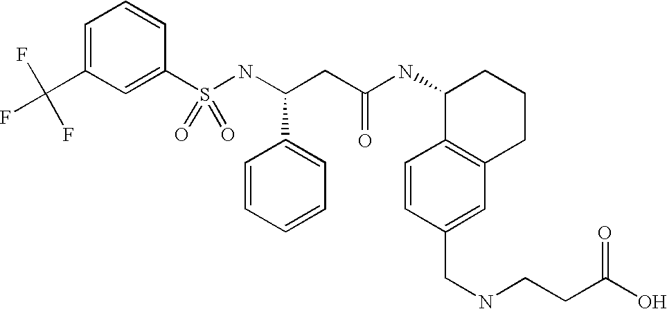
S(NC(CC(NC1C2=C(CCC1)C=C(CNCCC(=O)O)C=C2)=O)C1=CC=CC=C1)(=O)(=O)C1=CC(C(F)(F)F)=CC=C1
